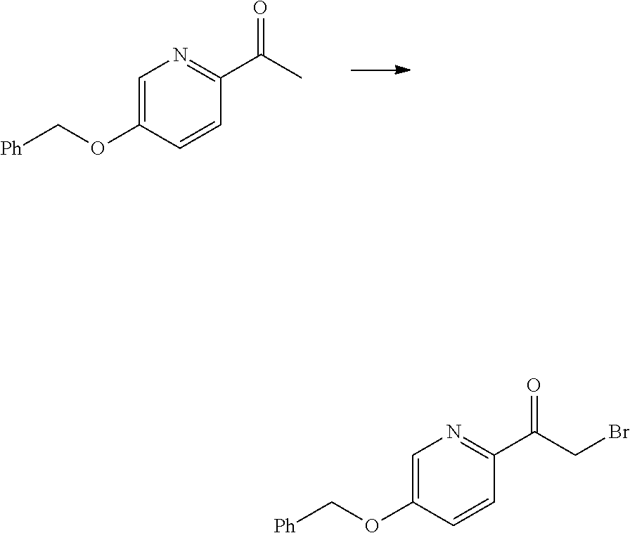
C1=C(OC[Ph])C=CC(C(CBr)=O)=N1.C1=C(OC[Ph])C=CC(C(C)=O)=N1
